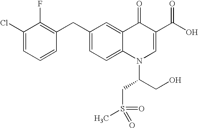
C1(Cl)=CC=CC(CC2=CC=C3C(=C2)C(=O)C(C(O)=O)=CN3C(CO)CS(C)(=O)=O)=C1F
